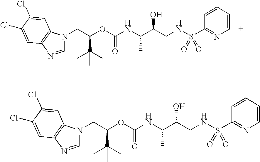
C(OC(NC(C(CNS(C1=NC=CC=C1)(=O)=O)O)C)=O)(C(C)(C)C)CN1C=NC2=C1C=C(Cl)C(Cl)=C2.C(OC(NC(C(CNS(C1=NC=CC=C1)(=O)=O)O)C)=O)(C(C)(C)C)CN1C=NC2=C1C=C(Cl)C(Cl)=C2
